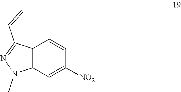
C12=C(C=C([NO2])C=C1)N(C)N=C2C=C
